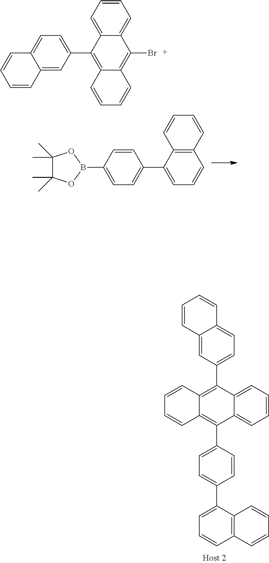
C1=CC(C2=CC=CC3=C2C=CC=C3)=CC=C1B1OC(C)(C)C(C)(C)O1.C1=CC2=C(C3=CC=C4C(=C3)C=CC=C4)C3=CC=CC=C3C(C3=CC=C(C4=CC=CC5=C4C=CC=C5)C=C3)=C2C=C1.C12=CC=CC=C1C(Br)=C1C(=C2C2=CC=C3C(=C2)C=CC=C3)C=CC=C1
